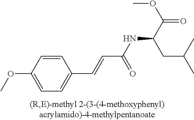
C1=CC(OC)=CC=C1C=CC(NC(C(=O)OC)CC(C)C)=O
